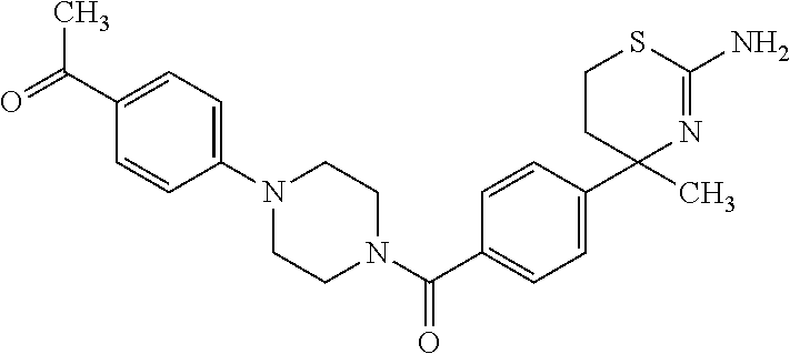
C1=C(C2(C)N=C(N)SCC2)C=CC(C(N2CCN(C3=CC=C(C(C)=O)C=C3)CC2)=O)=C1
